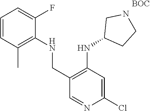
N(C1=C(CNC2=C(C)C=CC=C2F)C=NC(Cl)=C1)C1CCNC1.[BOC]
